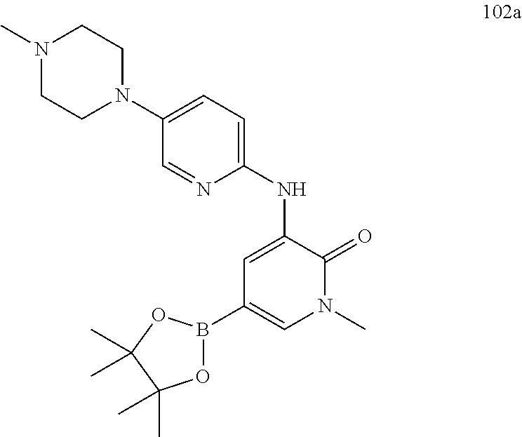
C1(NC2=CC(B3OC(C)(C)C(C)(C)O3)=CN(C)C2=O)=CC=C(N2CCN(C)CC2)C=N1
